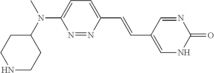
N1CCC(N(C2=CC=C(C=CC3=CNC(=O)N=C3)N=N2)C)CC1
